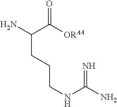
N=C(N)NCCCC(N)C([ORA4])=O
